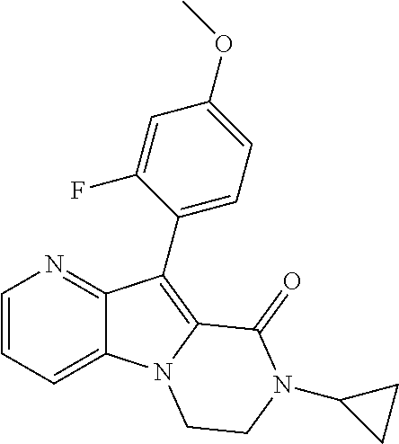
C12=CC=CN=C1C(C1=CC=C(OC)C=C1F)=C1N2CCN(C2CC2)C1=O
